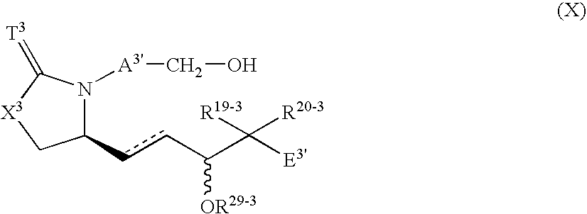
C1(ccC(C([E3'])([R19-3])[R20-3])[OR29-3])N([A3']CO)C(=[T3])[X3]C1
